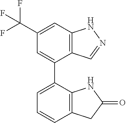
C12=C(C=C(C(F)(F)F)C=C1C1=CC=CC3=C1NC(=O)C3)NN=C2
